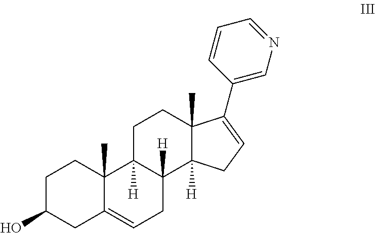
C1C(O)CC2=CCC3([H])C([H])(C2(C)C1)CCC1(C)C3([H])CC=C1C1=CN=CC=C1
